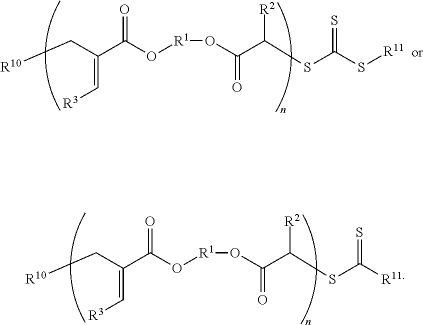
[R10]CC(=C[R3])C(O[R1]OC(C([R2])SC(=S)S[R11])=O)=O.[R10]CC(=C[R3])C(O[R1]OC(C([R2])SC(=S)[R11])=O)=O
